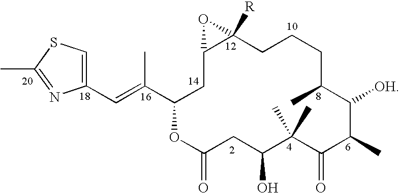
C1(C=C(C2CC3C([R])(CCCC(C)C([OH])C(C)C(=O)C(C)(C)C(O)CC(=O)O2)O3)C)=CSC(C)=N1
